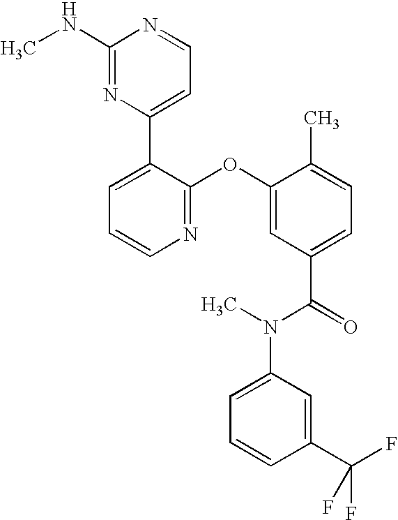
N1=C(OC2=CC(C(=O)N(C3=CC=CC(C(F)(F)F)=C3)C)=CC=C2C)C(C2=CC=NC(NC)=N2)=CC=C1
